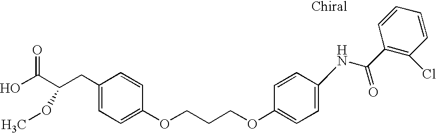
C1(CC(C(O)=O)OC)=CC=C(OCCCOC2=CC=C(NC(C3=C(Cl)C=CC=C3)=O)C=C2)C=C1
